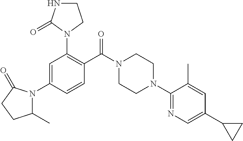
C1=C(N2C(C)CCC2=O)C=CC(C(N2CCN(C3=NC=C(C4CC4)C=C3C)CC2)=O)=C1N1C(=O)NCC1
